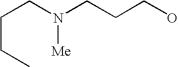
C(CCO)N(CCCC)[Me]
